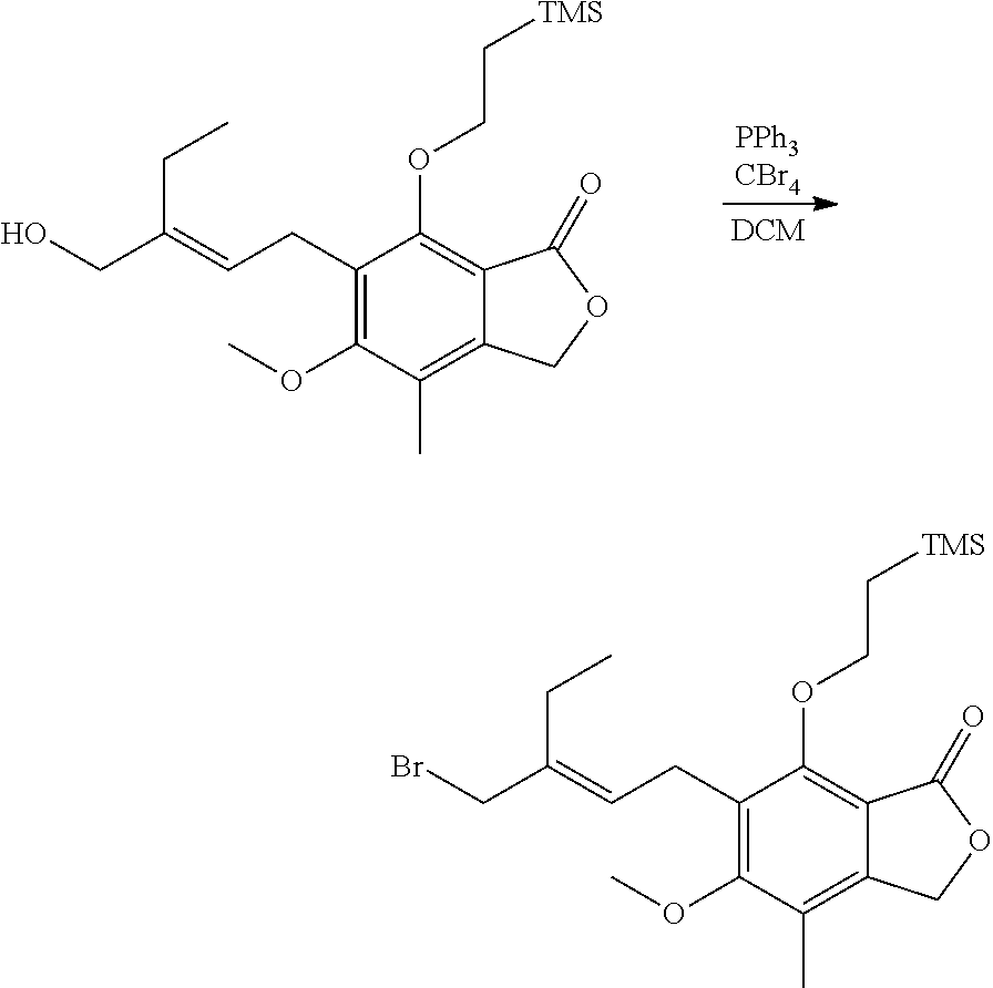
C1(CC=C(CO)CC)=C(OC)C(C)=C2C(=C1OCC[TMS])C(=O)OC2.C1(CC=C(CBr)CC)=C(OC)C(C)=C2C(=C1OCC[TMS])C(=O)OC2
